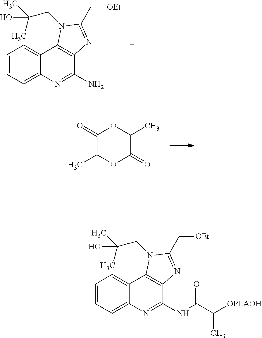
C1=CC=C2C(=C1)C1=C(C(NC(C([OPLAOH])C)=O)=N2)N=C(C[OEt])N1CC(C)(C)O.C1=CC=C2C(=C1)C1=C(C(N)=N2)N=C(C[OEt])N1CC(C)(C)O.C1(=O)C(C)OC(=O)C(C)O1
